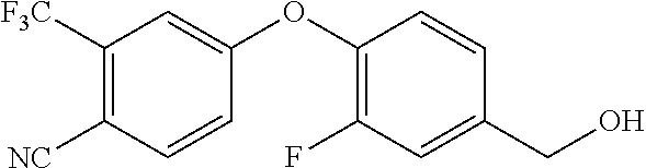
C1([NC])=C([F3C])C=C(OC2=C(F)C=C(CO)C=C2)C=C1
